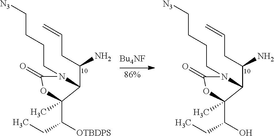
N1(CCCC[N3])C(=O)OC(C(CC)[OTBDPS])(C)C1C(CC=C)N.N1(CCCC[N3])C(=O)OC(C(CC)O)(C)C1C(CC=C)N
